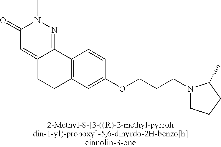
C1(=O)C=C2C(=NN1C)C1=C(CC2)C=C(OCCCN2CCCC2C)C=C1
